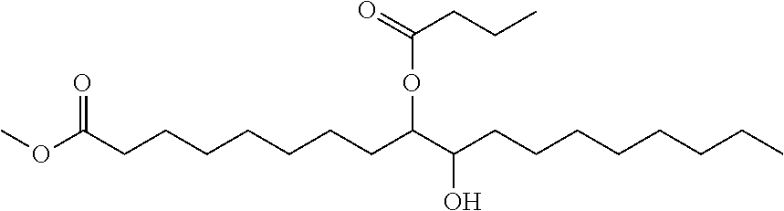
COC(CCCCCCCC(C(CCCCCCCC)O)OC(CCC)=O)=O
